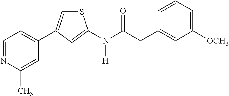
C1=NC(C)=CC(C2=CSC(N(C(CC3=CC([OCH3])=CC=C3)=O)[H])=C2)=C1
